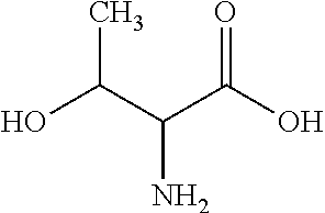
C(C(C(O)=O)N)(O)C
